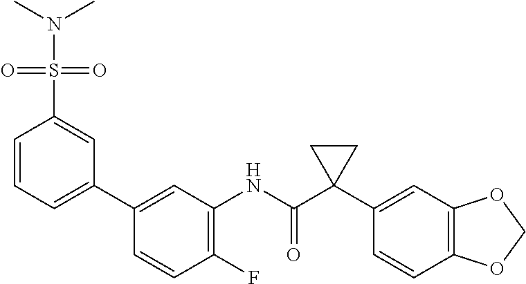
C1(F)=C(NC(C2(C3=CC4=C(C=C3)OCO4)CC2)=O)C=C(C2=CC=CC(S(=O)(=O)N(C)C)=C2)C=C1
